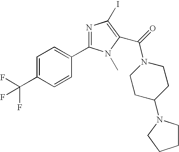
C1=C(C(F)(F)F)C=CC(C2=NC(I)=C(C(=O)N3CCC(N4CCCC4)CC3)N2C)=C1
